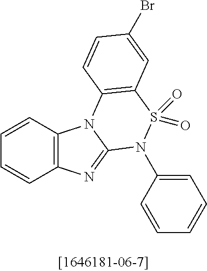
C1=CC2=C(C=C1)N=C1N2C2=C(S(=O)(=O)N1C1=CC=CC=C1)C=C(Br)C=C2
